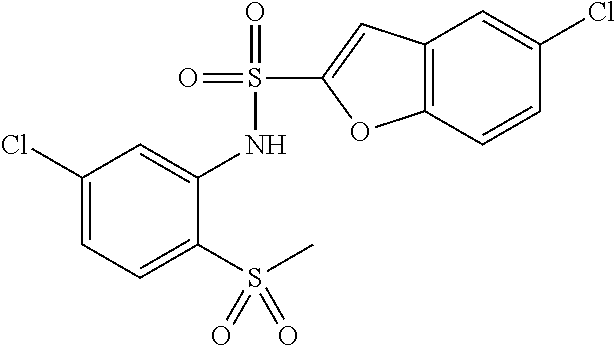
S(C1=CC2=C(O1)C=CC(Cl)=C2)(=O)(=O)NC1=CC(Cl)=CC=C1S(C)(=O)=O
